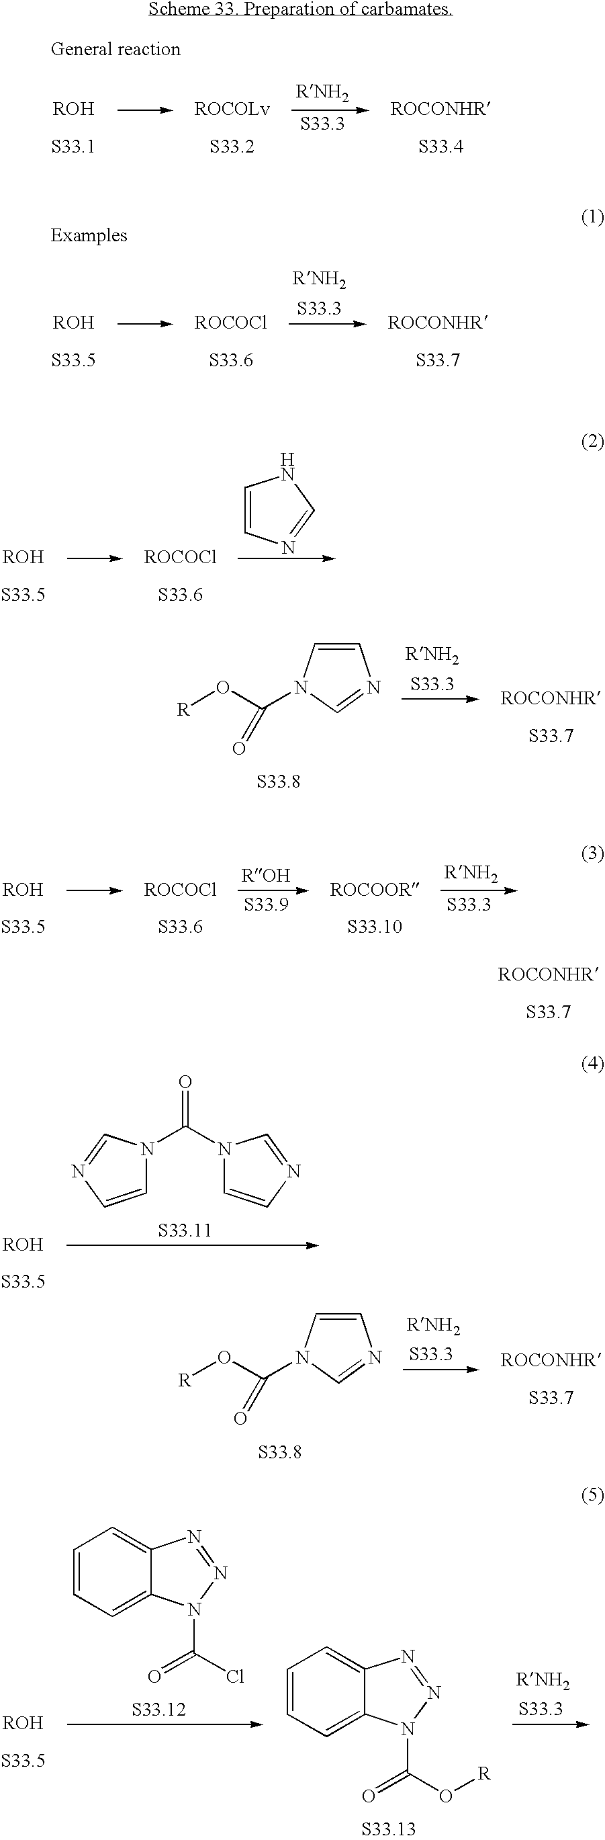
C1=CN=CN1.C1=CN(C(O[R])=O)C=N1.C1=CN(C(O[R])=O)C=N1.C1=CC=C2C(=C1)N=NN2C(Cl)=O.C1=CC=C2C(=C1)N=NN2C(O[R])=O.C1=CN=CN1C(N1C=CN=C1)=O
